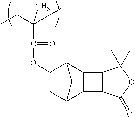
CCC(C(=O)OC1CC2C3C(C1C2)C1C3C(=O)OC1(C)C)(C)C
